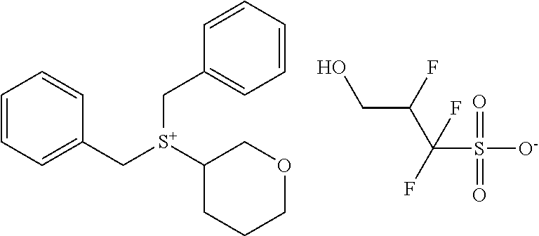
OCC(C(S([O-])(=O)=O)(F)F)F.C1=CC=C(C[S+](C2CCCOC2)CC2=CC=CC=C2)C=C1
